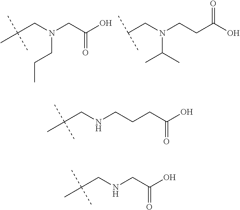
C(CN(CC(C)(C)C)CCC)(O)=O.C(CN(CC(C)C)C(C)C)C(O)=O.C(CCCNCC(C)(C)C)(O)=O.C(O)(=O)CNCC(C)(C)C
